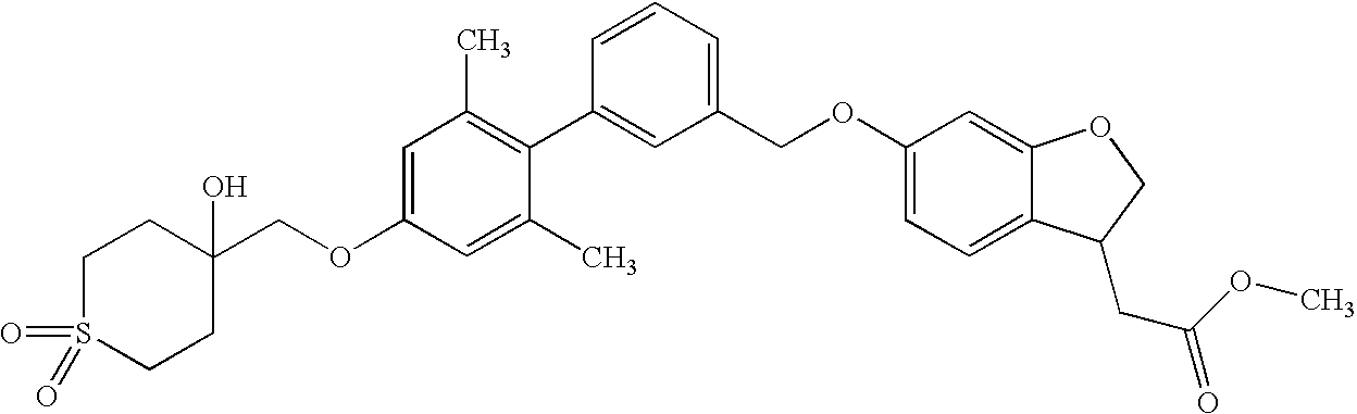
C1=C(OCC2(O)CCS(=O)(=O)CC2)C=C(C)C(C2=CC(COC3=CC=C4C(=C3)OCC4CC(OC)=O)=CC=C2)=C1C
